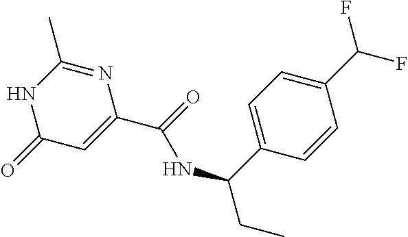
N1C(=O)C=C(C(=O)NC(C2=CC=C(C(F)F)C=C2)CC)N=C1C
